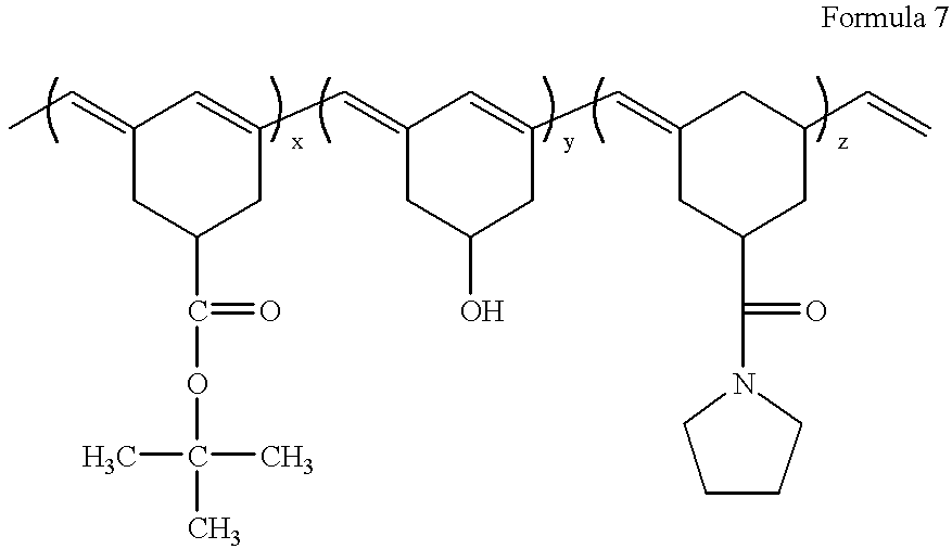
CC=C1CC(C(=O)OC(C)(C)C)CC(C=C2CC(O)CC(C=C3CC(C(=O)N4CCCC4)CC(C=C)C3)=C2)=C1
